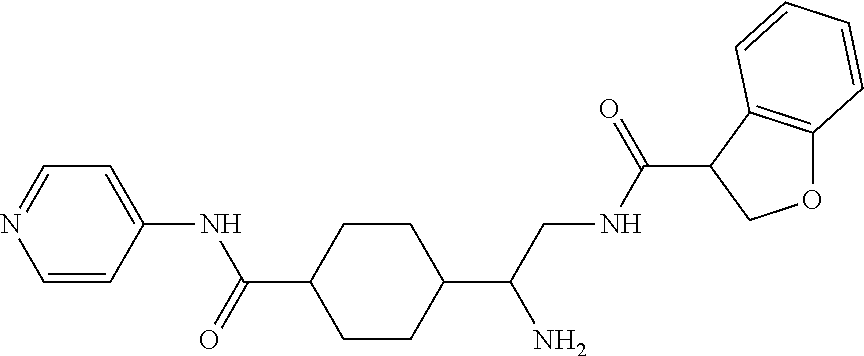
C1(C(CNC(C2COC3=C2C=CC=C3)=O)N)CCC(C(=O)NC2=CC=NC=C2)CC1
